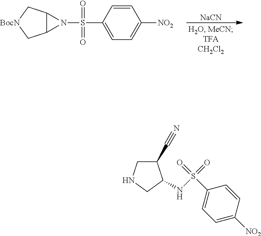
[NaCN].C12C(C[BocN]C1)N2S(C1=CC=C([NO2])C=C1)(=O)=O.C1(C#N)CNCC1NS(C1=CC=C([NO2])C=C1)(=O)=O
